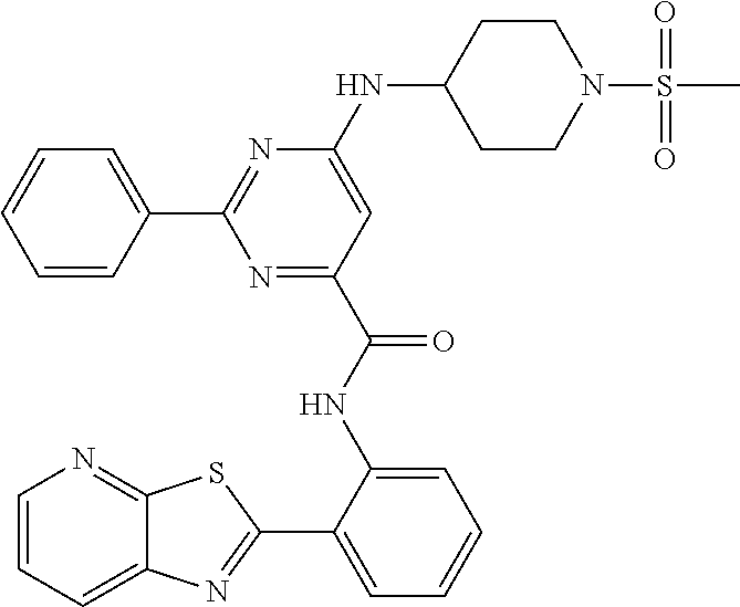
C1=CC=C2C(=N1)SC(C1=CC=CC=C1NC(=O)C1=NC(C3=CC=CC=C3)=NC(NC3CCN(S(=O)(=O)C)CC3)=C1)=N2
